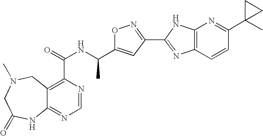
C12=NC=NC(C(=O)NC(C3=CC(C4=NC5=C(N4)N=C(C4(C)CC4)C=C5)=NO3)C)=C1CN(C)CC(=O)N2
